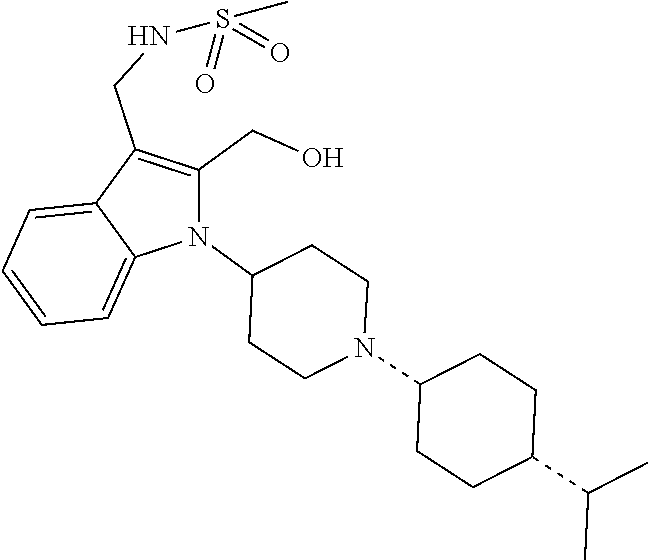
N1(C2CCN(C3CCC(C(C)C)CC3)CC2)C(CO)=C(CNS(C)(=O)=O)C2=CC=CC=C12
